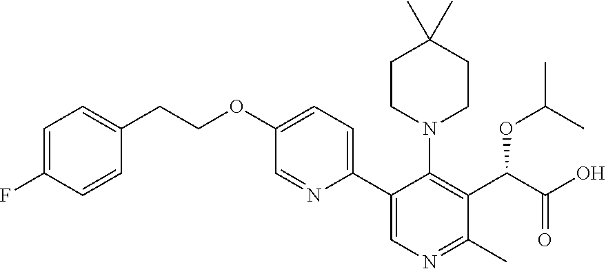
C1=C(F)C=CC(CCOC2=CC=C(C3=CN=C(C)C(C(OC(C)C)C(=O)O)=C3N3CCC(C)(C)CC3)N=C2)=C1
